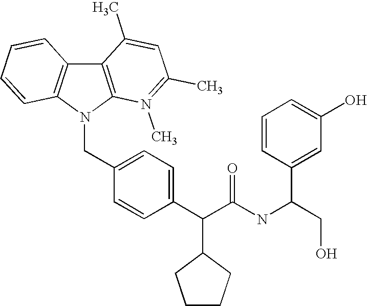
C(C1=CC=C(C(C(NC(C2=CC(O)=CC=C2)CO)=O)C2CCCC2)C=C1)N1C2=C(C3=C1N(C)=C(C)C=C3C)C=CC=C2
